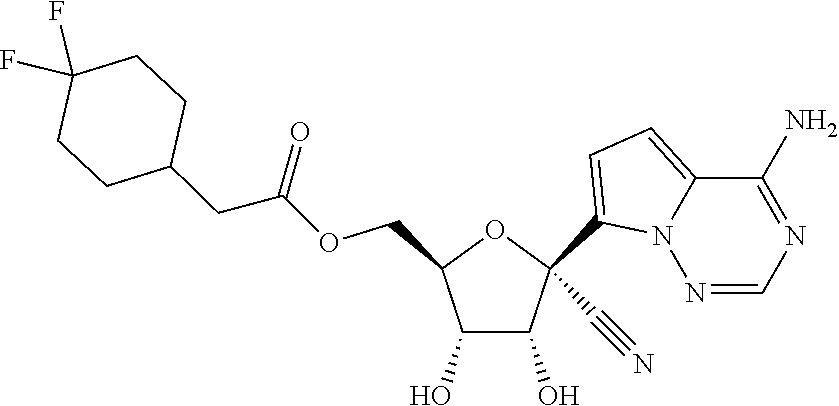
C1(O)C(O)C(COC(CC2CCC(F)(F)CC2)=O)OC1(C1=CC=C2N1N=CN=C2N)C#N
